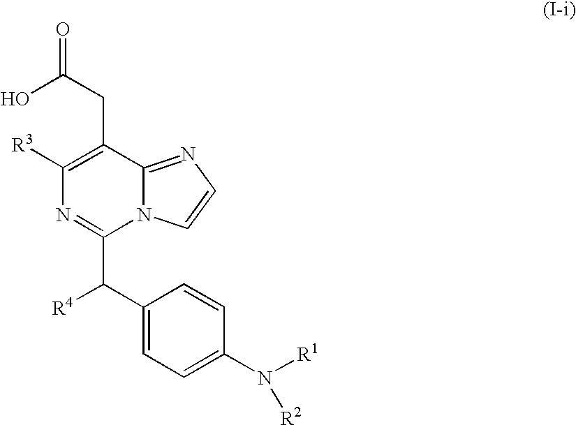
OC(CC1=C([R3])N=C(C([R4])C2=CC=C(N([R1])[R2])C=C2)N2C1=NC=C2)=O
